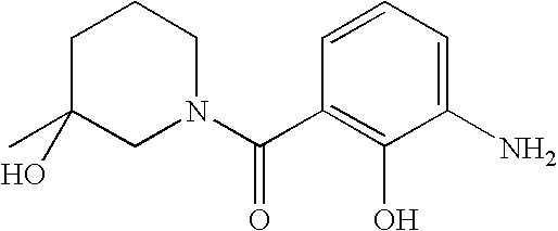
C1C(O)(C)CN(C(C2=C(O)C(N)=CC=C2)=O)CC1
